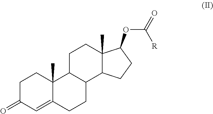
C12(C)C(=CC(=O)CC1)CCC1C2CCC2(C)C1CCC2OC([R])=O
